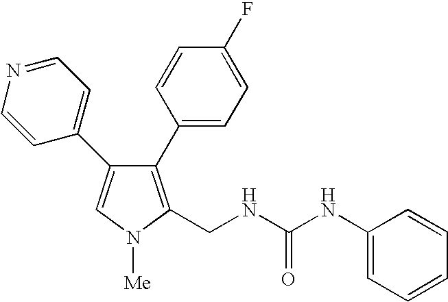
C1(C2=CC=C(F)C=C2)=C(CNC(NC2=CC=CC=C2)=O)N([Me])C=C1C1=CC=NC=C1
